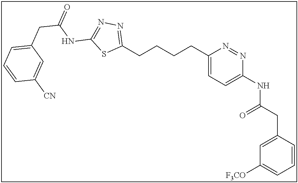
C1(CCCCC2=CC=C(NC(CC3=CC([F3CO])=CC=C3)=O)N=N2)=NN=C(NC(CC2=CC=CC([CN])=C2)=O)S1
